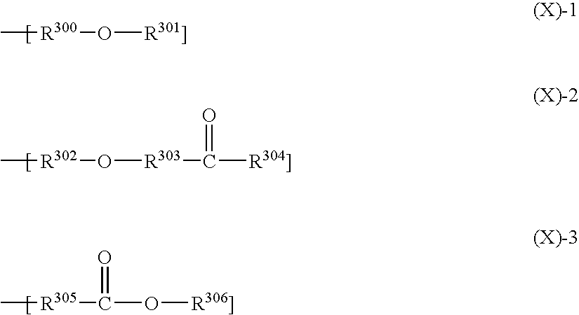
[R300](C)O[R301]].[R302](C)O[R303]C([R304]])=O.[R305](C)C(O[R306]])=O
